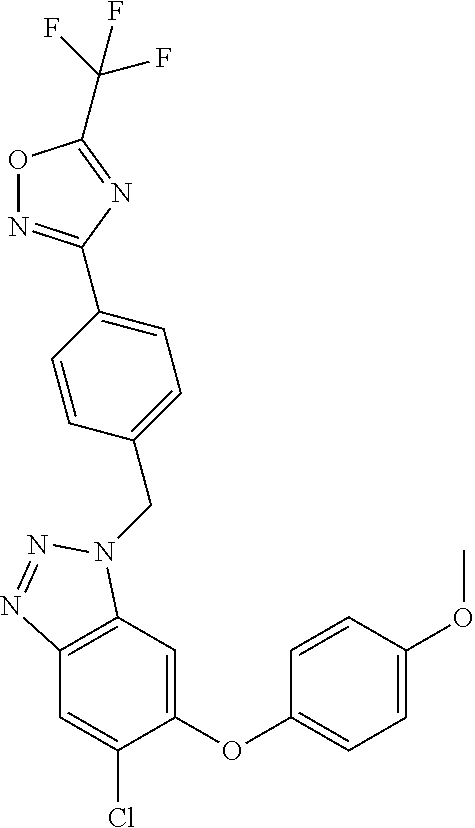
C1(OC2=CC=C(OC)C=C2)=CC2=C(C=C1Cl)N=NN2CC1=CC=C(C2=NOC(C(F)(F)F)=N2)C=C1
